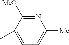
N1=C([MeO])C(C)=CC=C1[Me]
